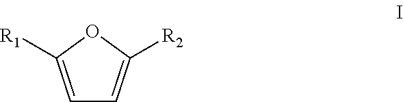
C1=C([R1])OC([R2])=C1
